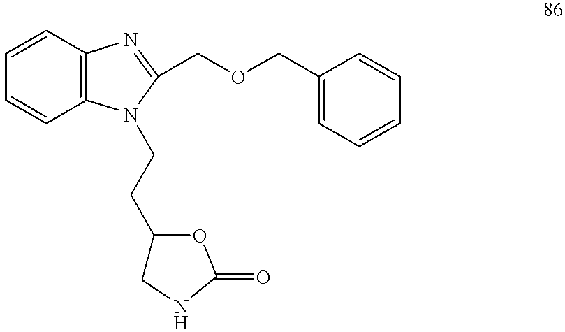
C1=CC2=C(C=C1)N(CCC1CNC(=O)O1)C(COCC1=CC=CC=C1)=N2
